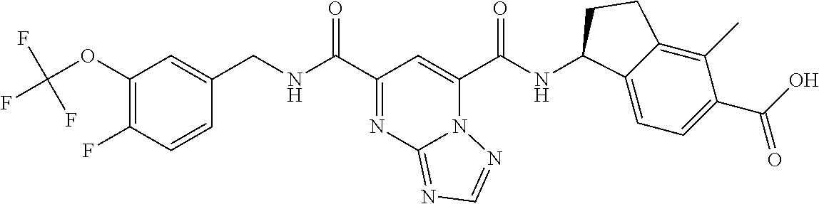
N12C(C(NC3C4=CC=C(C(O)=O)C(C)=C4CC3)=O)=CC(C(NCC3=CC(OC(F)(F)F)=C(F)C=C3)=O)=NC1=NC=N2
